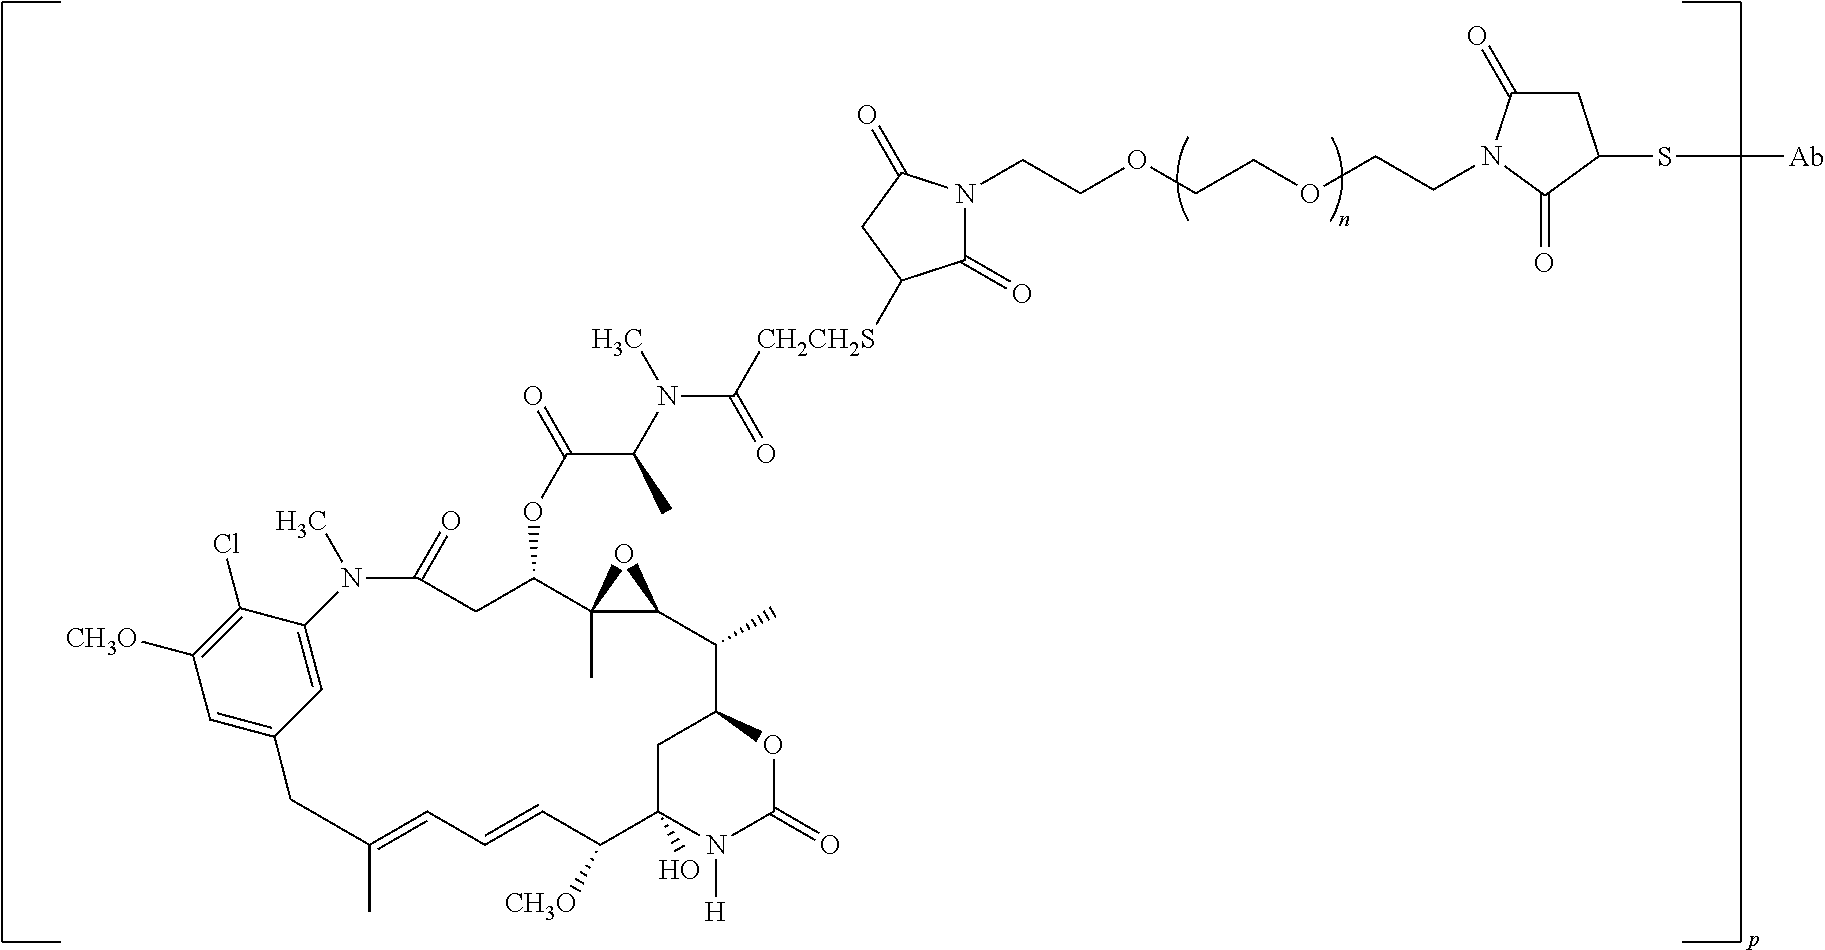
C1C2OC(=O)N([H])C1(O)C([CH3O])C=CC=C(C)CC1=CC([CH3O])=C(Cl)C(=C1)N(C)C(=O)CC(OC(C(C)N(C)C(=O)[CH2CH2S]C1C(=O)N(CCOCCOCCN3C(=O)CC(S[Ab])C3=O)C(=O)C1)=O)C1(C)C(C2C)O1
